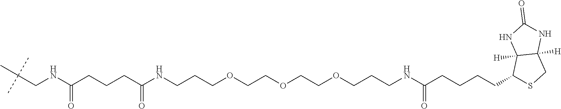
C(CNC(CCCC(NCCCOCCOCCOCCCNC(CCCCC1SCC2([H])C1([H])NC(=O)N2)=O)=O)=O)(C)(C)C
